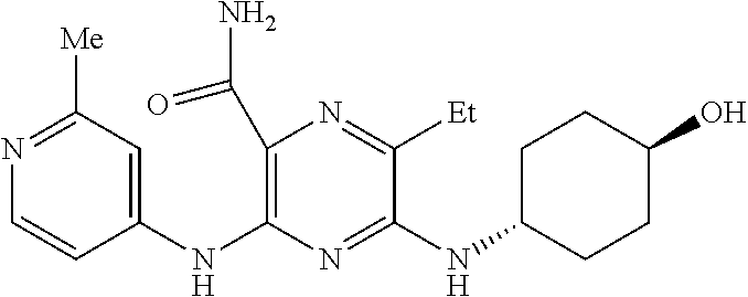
N(C1=NC(NC2=CC([Me])=NC=C2)=C(C(N)=O)N=C1[Et])C1CCC(O)CC1
